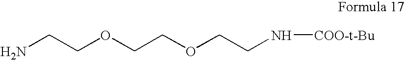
NCCOCCOCCN[COO-t-Bu]
